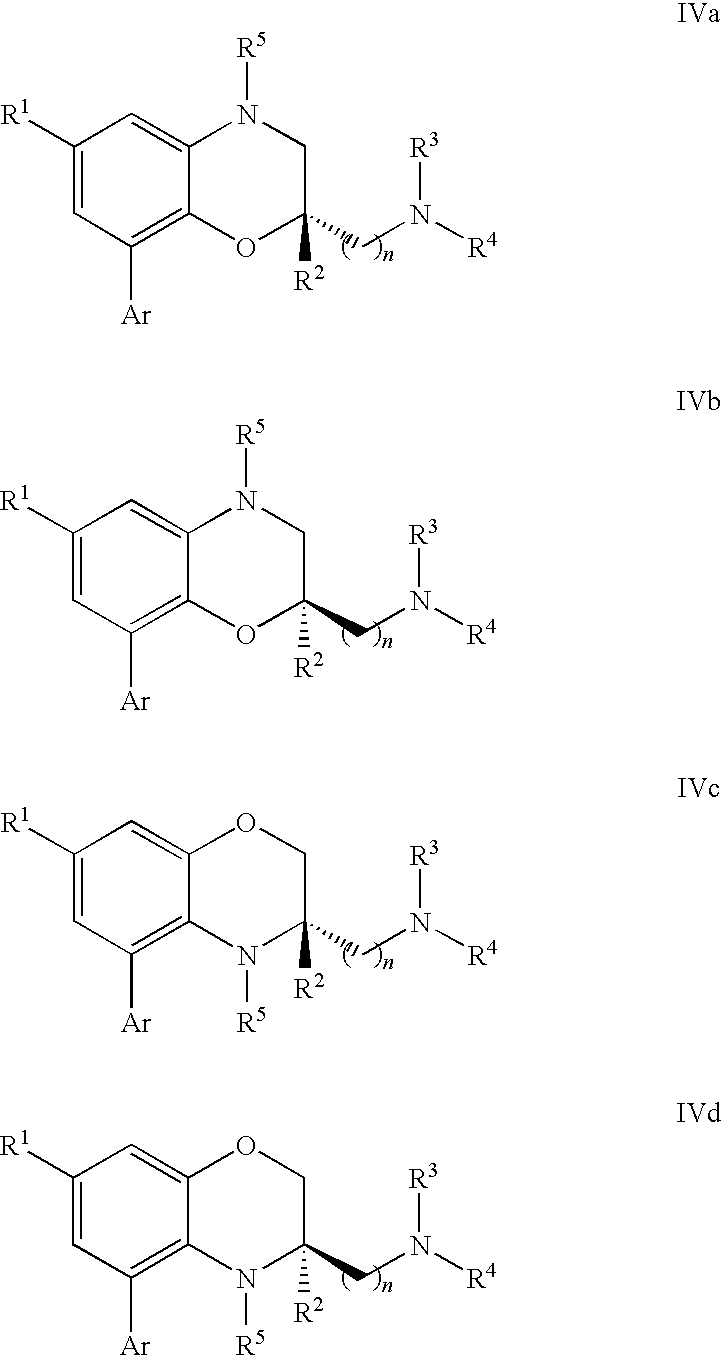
C1([R1])=CC([Ar])=C2C(=C1)N([R5])CC(CN([R4])[R3])([R2])O2.C1([R1])=CC([Ar])=C2C(=C1)N([R5])CC(CN([R4])[R3])([R2])O2.C1([R1])=CC([Ar])=C2C(=C1)OCC(CN([R4])[R3])([R2])N2[R5].C1([R1])=CC([Ar])=C2C(=C1)OCC(CN([R4])[R3])([R2])N2[R5]
